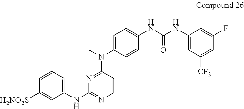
C1=C(N(C)C2=NC(NC3=CC=CC([H2NO2S])=C3)=NC=C2)C=CC(NC(NC2=CC([CF3])=CC(F)=C2)=O)=C1
